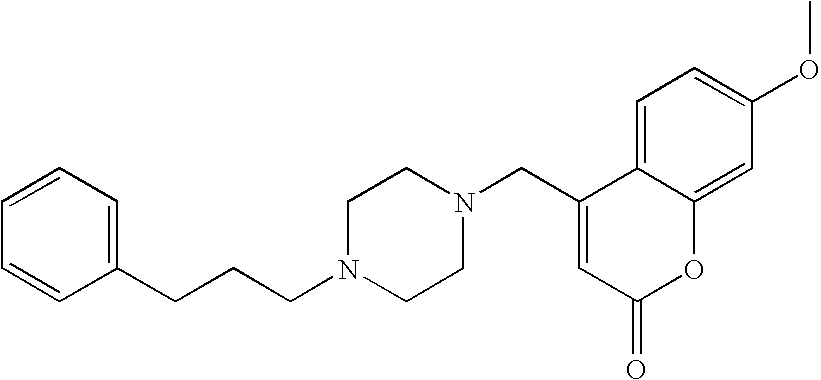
C(CCN1CCN(CC2=CC(=O)OC3=CC(OC)=CC=C23)CC1)C1=CC=CC=C1
